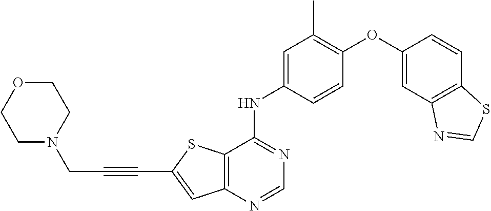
C12=C(C(NC3=CC(C)=C(OC4=CC5=C(C=C4)SC=N5)C=C3)=NC=N1)SC(C#CCN1CCOCC1)=C2
